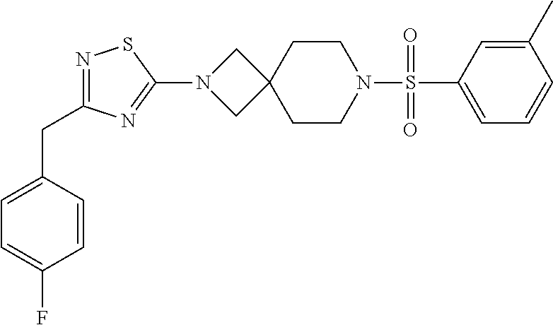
C1=C(S(N2CCC3(CC2)CN(C2=NC(CC4=CC=C(F)C=C4)=NS2)C3)(=O)=O)C=C(C)C=C1
